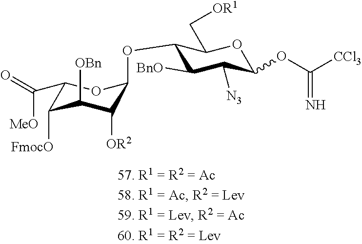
C1(OC2C([BnO])C([N3])C(OC([CCl3])=N)OC2C[OR1])C([OR2])C([OBn])C([FmocO])C(C([MeO])=O)O1
